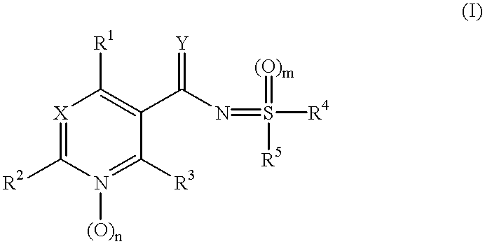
[X]1=C([R2])N([(O)n])=C([R3])C(C(N=S([R5])([R4])=[(O)m])=[Y])=C1[R1]
